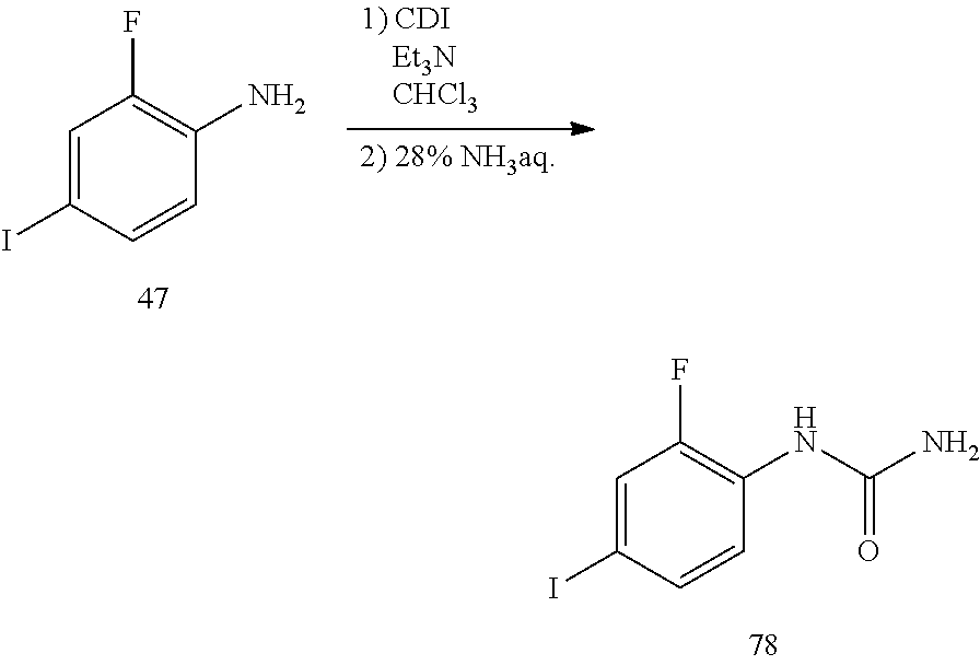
C1=C(I)C=CC(NC(N)=O)=C1F.[2) 28% NH3aq].C1=C(I)C=CC(N)=C1F
